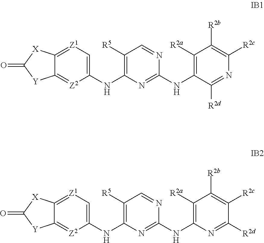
C1(NC2=C([R5])C=NC(NC3=C([R2a])C([R2b])=C([R2c])N=C3[R2d])=N2)=C[Z1]=C2C(=[Z2]1)[Y]C(=O)[X]2.C1(NC2=C([R5])C=NC(NC3=C([R2a])C([R2b])=C([R2c])C([R2d])=N3)=N2)=C[Z1]=C2C(=[Z2]1)[Y]C(=O)[X]2
